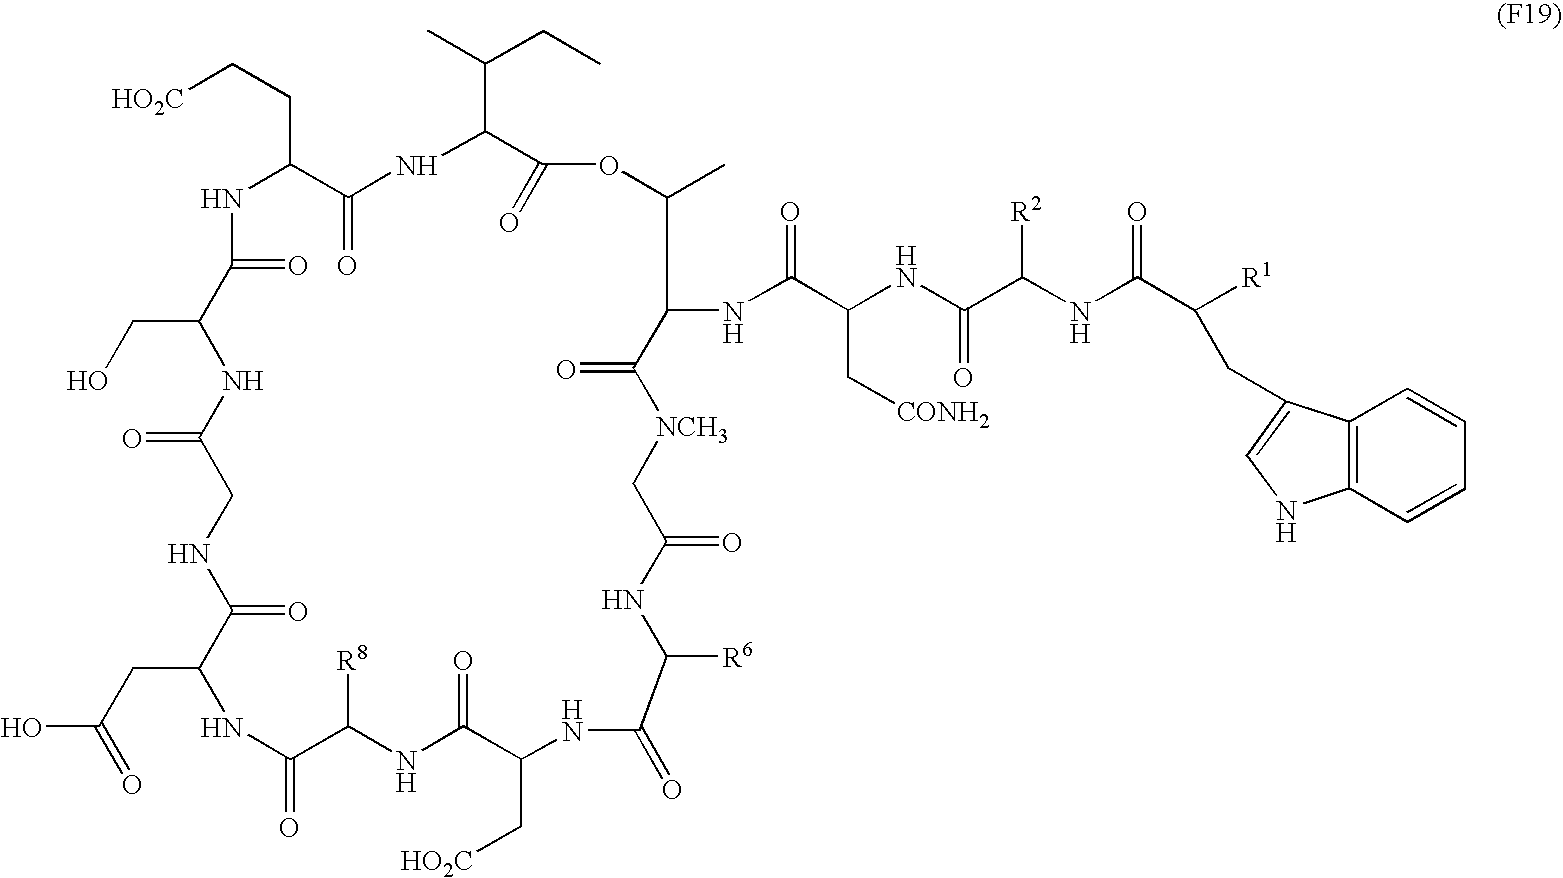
[HO2C]CCC1NC(=O)C(CO)NC(=O)CNC(=O)C(CC(O)=O)NC(=O)C([R8])NC(=O)C(C[HO2C])NC(=O)C([R6])NC(=O)C[NCH3]C(=O)C(NC(C(C[CONH2])NC(C(NC(C([R1])CC2=CNC3=C2C=CC=C3)=O)[R2])=O)=O)C(C)OC(=O)C(C(C)CC)NC1=O
